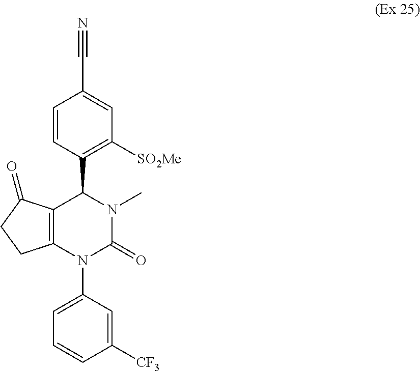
C12=C(C(=O)CC1)C(C1=C([SO2Me])C=C(C#N)C=C1)N(C)C(=O)N2C1=CC=CC([CF3])=C1
